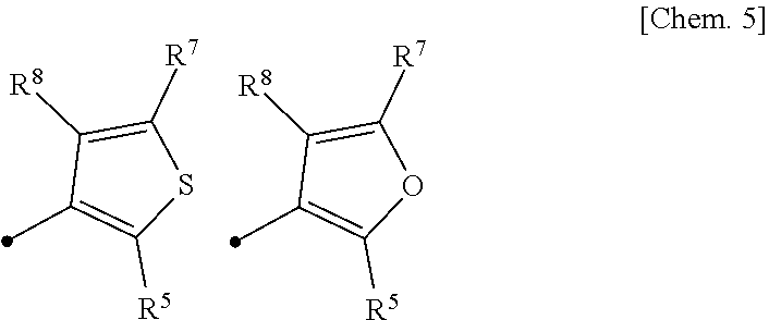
C1([R8])=C([R7])OC([R5])=C1C.C1([R8])=C([R7])SC([R5])=C1C
